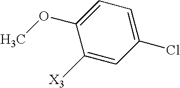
C1([X3])=CC(Cl)=CC=C1OC
